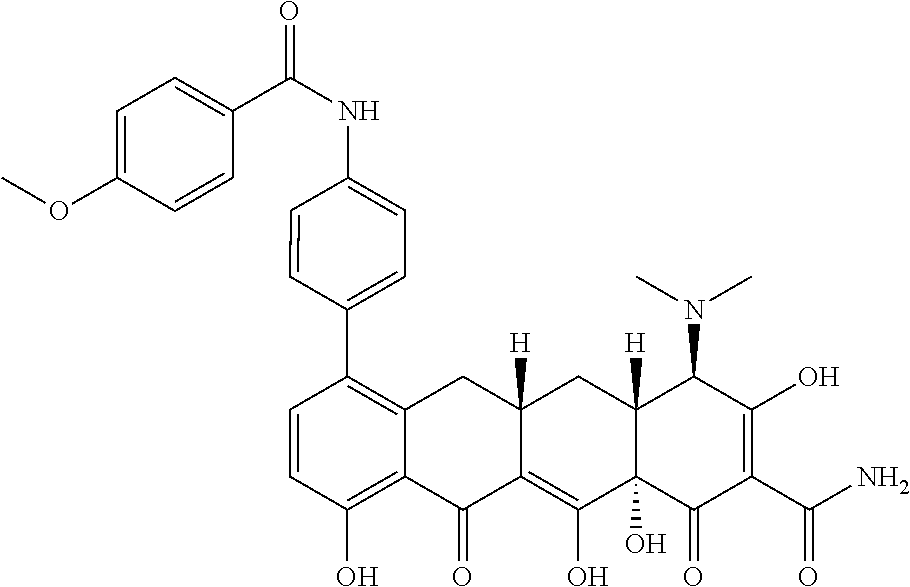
C1=CC(O)=C2C(=C1C1=CC=C(NC(C3=CC=C(OC)C=C3)=O)C=C1)CC1([H])C(=C(O)C3(O)C([H])(C1)C(N(C)C)C(O)=C(C(N)=O)C3=O)C2=O
